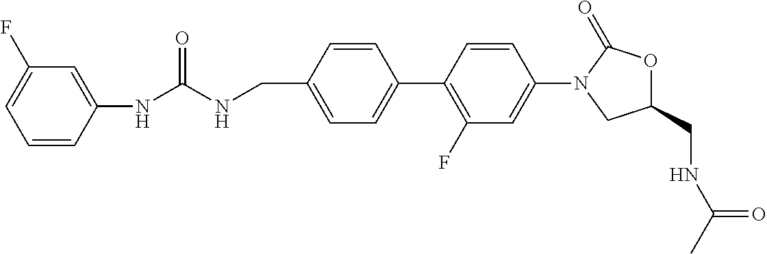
C1=C(CNC(NC2=CC(F)=CC=C2)=O)C=CC(C2=C(F)C=C(N3CC(CNC(C)=O)OC3=O)C=C2)=C1
